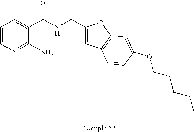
C1=CN=C(N)C(C(NCC2=CC3=C(O2)C=C(OCCCCC)C=C3)=O)=C1
